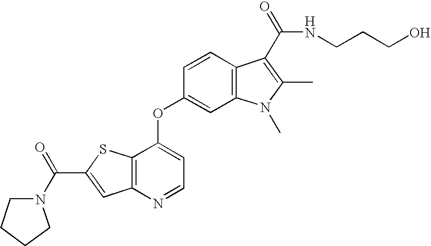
C1(OC2=CC=NC3=C2SC(C(=O)N2CCCC2)=C3)=CC2=C(C=C1)C(C(NCCCO)=O)=C(C)N2C
